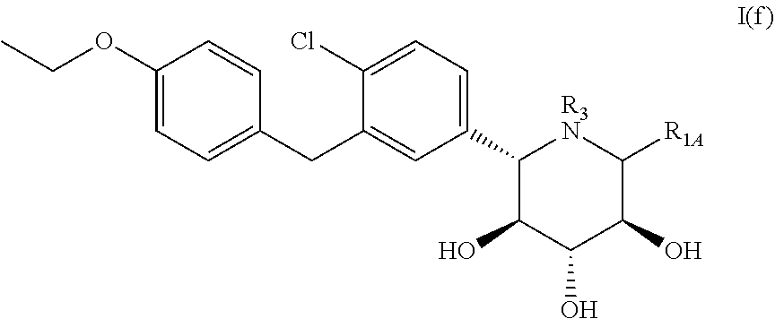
C1(C2=CC=C(Cl)C(CC3=CC=C(OCC)C=C3)=C2)C(O)C(O)C(O)C([R1A])[R3N]1
